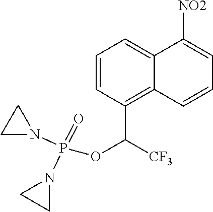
C12=CC=CC(C(OP(=O)(N3CC3)N3CC3)[CF3])=C1C=CC=C2[NO2]
